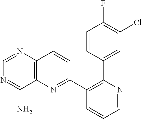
C1=CC(C2=C(C3=NC4=C(C=C3)N=CN=C4N)C=CC=N2)=CC(Cl)=C1F
